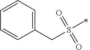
C1=CC=C(CS(=O)(=O)C)C=C1
